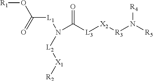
[R1]OC([L1]N(C([L3][X2][R3]N([R5])[R4])=O)[L2][X1][R2])=O
